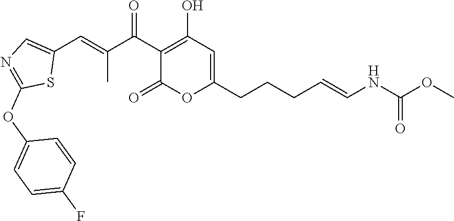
O1C(CCCC=CNC(=O)OC)=CC(O)=C(C(C(C)=CC2=CN=C(OC3=CC=C(F)C=C3)S2)=O)C1=O
